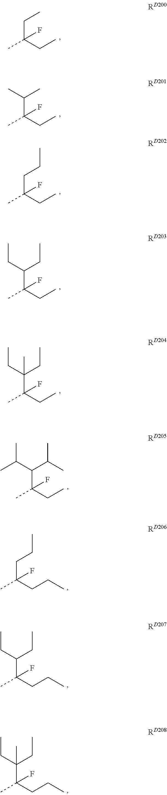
CC(CC)(CC)F.CC(CC)(C(C)C)F.CC(CC)(CCC)F.CC(CC)(C(CC)CC)F.CC(CC)(C(CC)(CC)C)F.CC(CC)(C(C(C)C)C(C)C)F.CC(CCC)(CCC)F.CC(CCC)(C(CC)CC)F.CC(CCC)(C(CC)(CC)C)F
